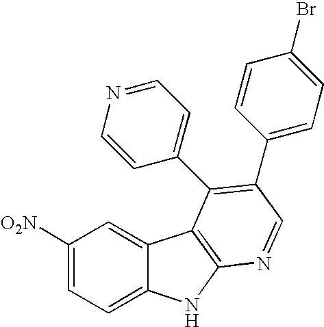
C1([O2N])=CC=C2C(=C1)C1=C(N2)N=CC(C2=CC=C(Br)C=C2)=C1C1=CC=NC=C1
